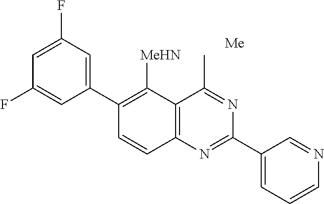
C1(F)=CC(F)=CC(C2=C([MeHN])C3=C(N=C(C4=CC=CN=C4)N=C3C)C=C2)=C1
